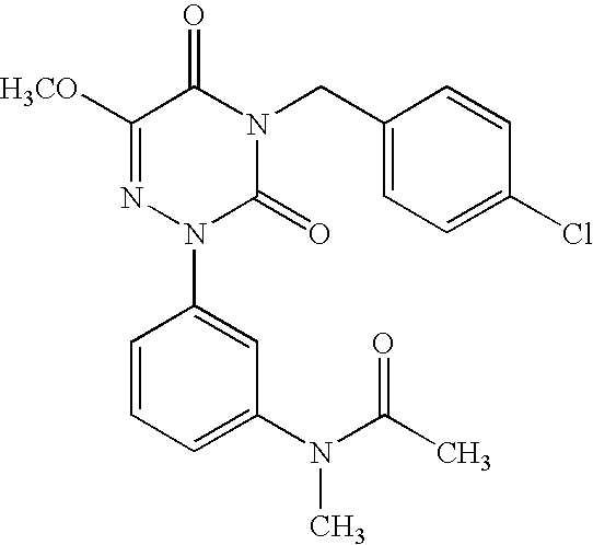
C1([H3CO])=NN(C2=CC(N(C(C)=O)C)=CC=C2)C(=O)N(CC2=CC=C(Cl)C=C2)C1=O
